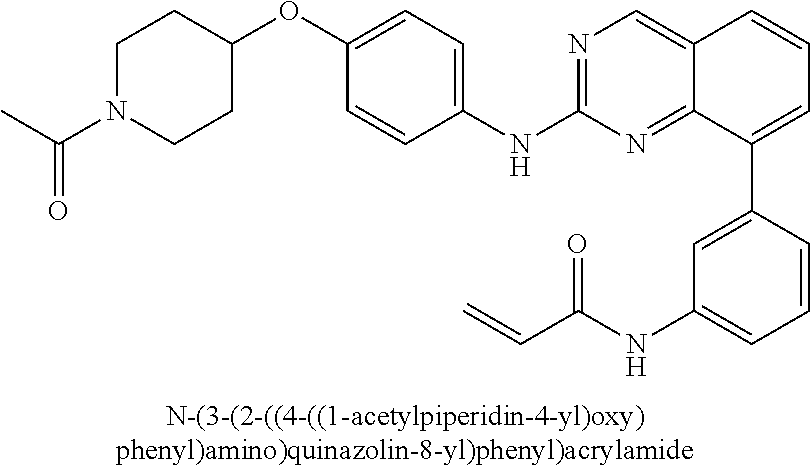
C1(OC2=CC=C(NC3=NC=C4C(=N3)C(C3=CC(NC(C=C)=O)=CC=C3)=CC=C4)C=C2)CCN(C(C)=O)CC1
